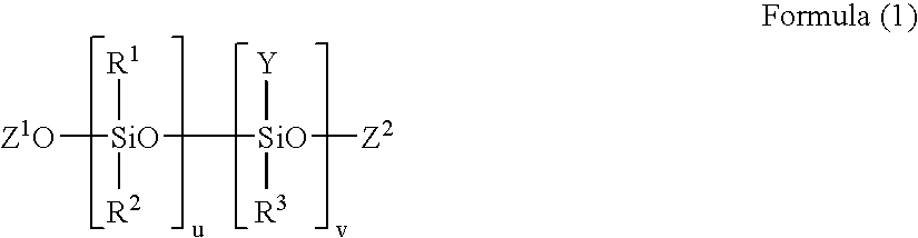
[Z1O][SiO]([R1])([R2])[SiO]([Y])([R3])[Z2]
